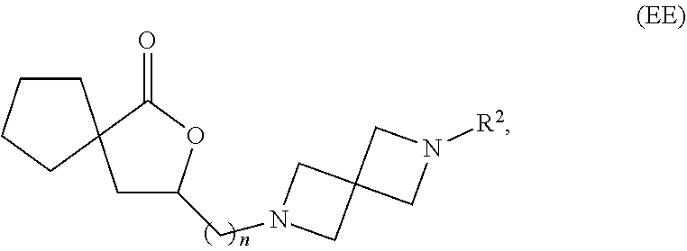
C1C(CN2CC3(C2)CN([R2])C3)OC(=O)C12CCCC2
